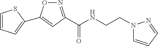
N1=C(C(NCCN2C=CC=N2)=O)C=C(C2=CC=CS2)O1
